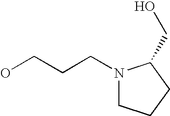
N1(CCCO)CCCC1CO
